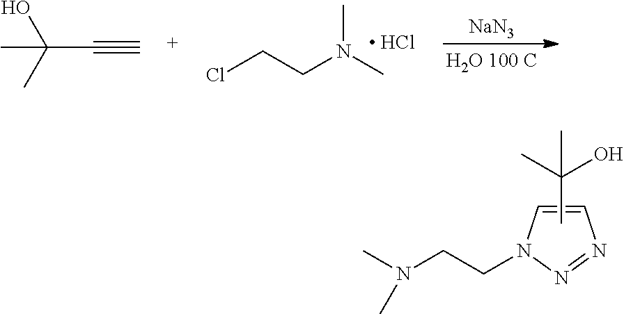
CC(C)(O)C.N1(CCN(C)C)N=NC=C1.[NaN3].ClCCN(C)C.[ HCl].C(C#C)(C)(O)C
